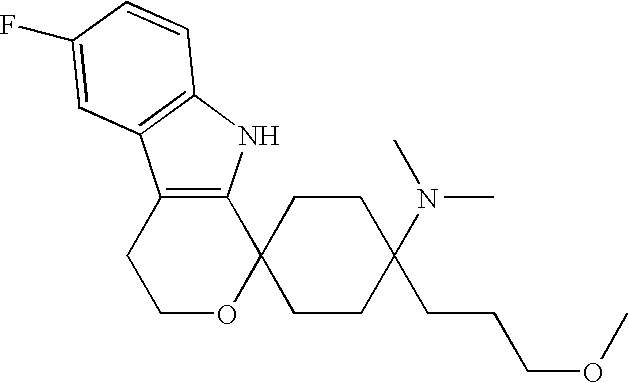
C1OC2(C3=C(C1)C1=C(N3)C=CC(F)=C1)CCC(N(C)C)(CCCOC)CC2
